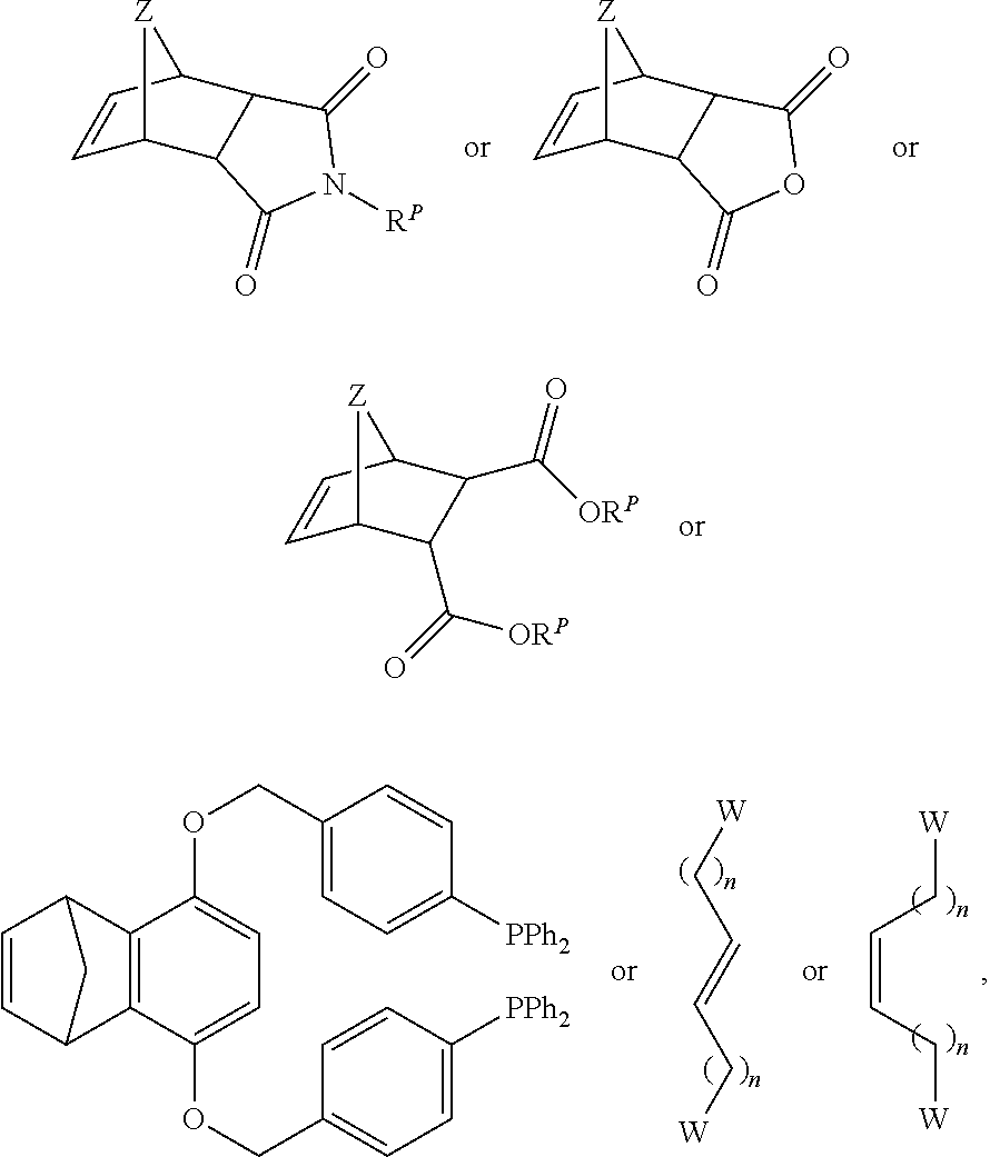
C1=CC2C3C(C1[Z]2)C(=O)N([RP])C3=O.C1=CC2C3C(C1[Z]2)C(=O)OC3=O.C1=CC2C(C([ORP])=O)C(C([ORP])=O)C1[Z]2.[W]CC=CC[W].[W]CC=CC[W].C1=CC2C3=C(C1C2)C(OCC1=CC=C([PPh2])C=C1)=CC=C3OCC1=CC=C([PPh2])C=C1
